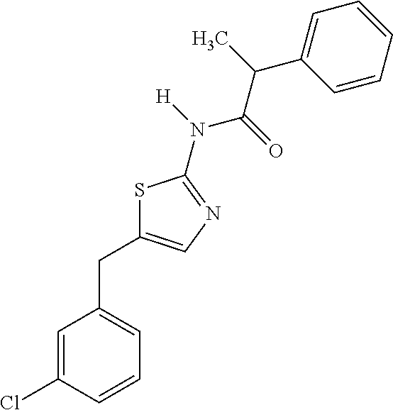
S1C(CC2=CC=CC(Cl)=C2)=CN=C1N(C(C(C1=CC=CC=C1)C)=O)[H]
